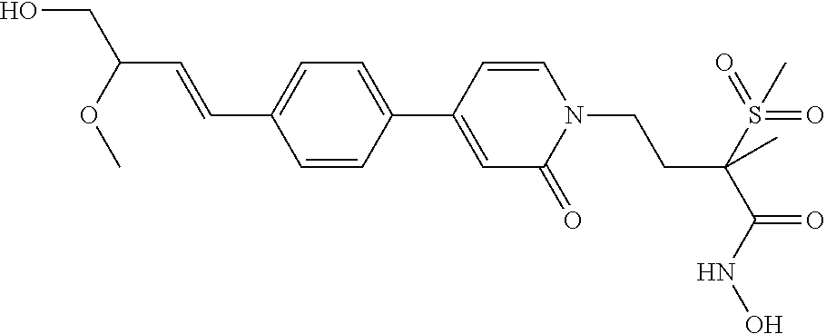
C1(C2=CC=C(C=CC(CO)OC)C=C2)=CC(=O)N(CCC(C(=O)NO)(S(=O)(=O)C)C)C=C1
